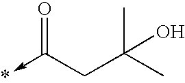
*<-C(CC(C)(C)O)=O
